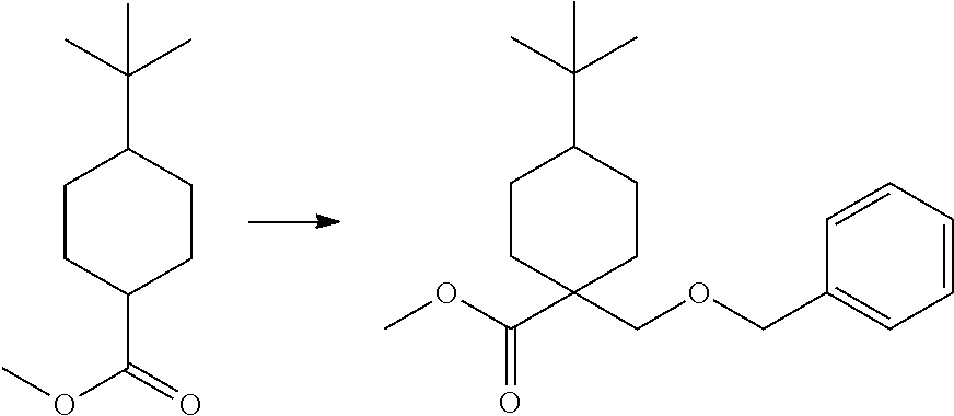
C1(C(OC)=O)CCC(C(C)(C)C)CC1.O(C(=O)C1(COCC2=CC=CC=C2)CCC(C(C)(C)C)CC1)C
